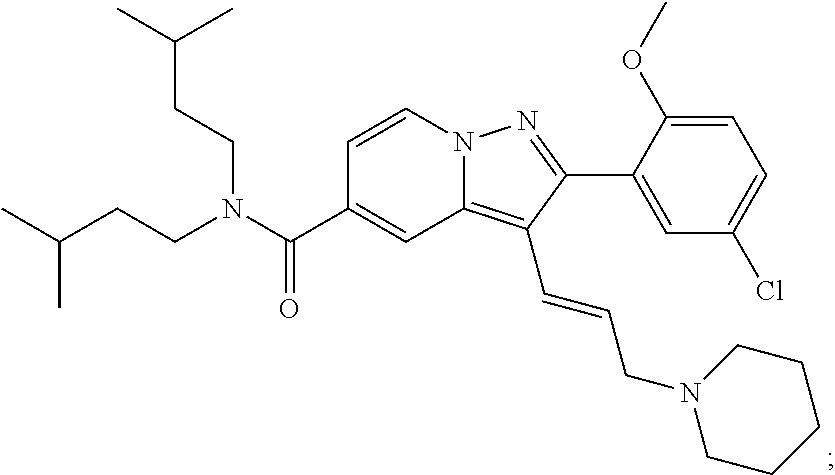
N12C(=C(C=CCN3CCCCC3)C(C3=CC(Cl)=CC=C3OC)=N1)C=C(C(N(CCC(C)C)CCC(C)C)=O)C=C2
